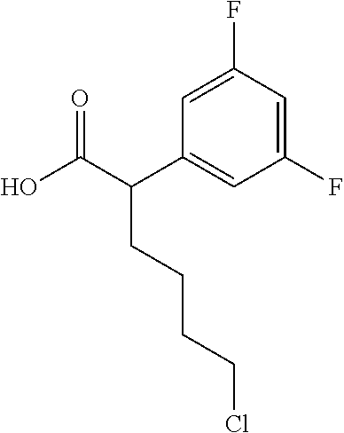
C1=C(F)C=C(F)C=C1C(C(O)=O)CCCCCl
